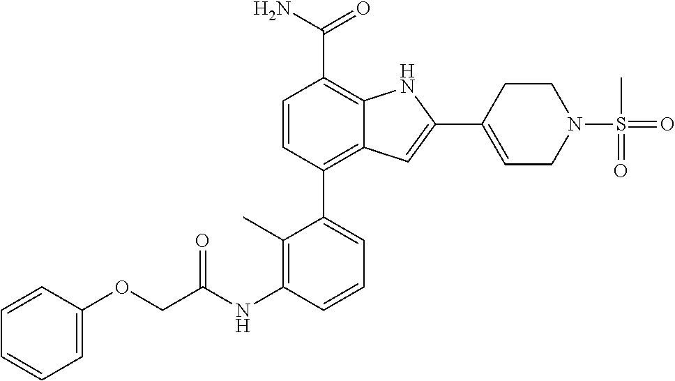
C1=CC(C2=CC=CC(NC(COC3=CC=CC=C3)=O)=C2C)=C2C(=C1C(N)=O)NC(C1=CCN(S(=O)(C)=O)CC1)=C2
